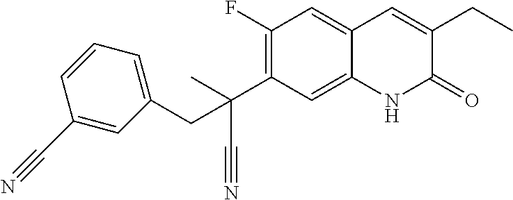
C(C1=C(F)C=C2C(=C1)NC(=O)C(CC)=C2)(C)(CC1=CC=CC(C#N)=C1)C#N
